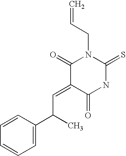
C(C=C)N1C(=O)C(=CC(C2=CC=CC=C2)C)C(=O)NC1=S
